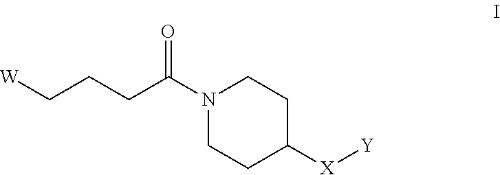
N1(C(CCC[W])=O)CCC([X][Y])CC1
